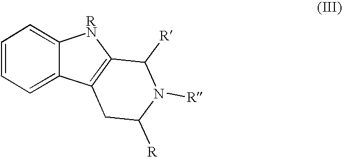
C1=CC=C2C(=C1)[RN]C1=C2CC([R])N([R])C1[R]
